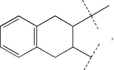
C1=CC2=C(C=C1)CC(C(C)C)C(C(C)(C)C)C2
